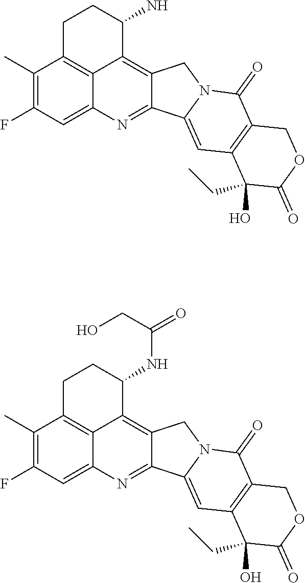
C1C2=C3C(=C4C(=NC3=CC(F)=C2C)C2=CC3=C(C(=O)N2C4)COC(=O)C3(CC)O)C(N)C1.C1C2=C3C(=C4C(=NC3=CC(F)=C2C)C2=CC3=C(C(=O)N2C4)COC(=O)C3(CC)O)C(NC(CO)=O)C1
